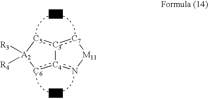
[C4]12:[C6][A2]([R3])([R4])[C5]:[C3]1:[C7][M11]n2
